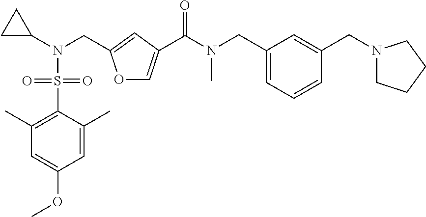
C1(C)=C(S(=O)(=O)N(C2CC2)CC2=CC(C(N(CC3=CC=CC(CN4CCCC4)=C3)C)=O)=CO2)C(C)=CC(OC)=C1
